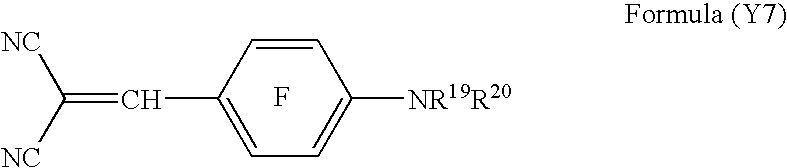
F.C(C1=CC=C([NR19R20])C=C1)=C([NC])[NC]
